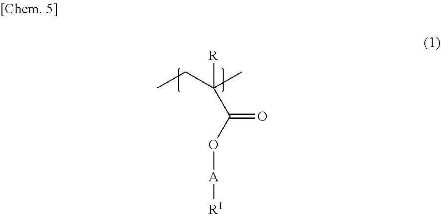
CCC(C)([R])C(O[A][R1])=O
